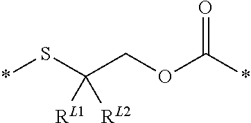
*SC(COC(*)=O)([RL2])[RL1]
